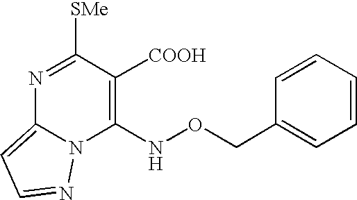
N1=C([SMe])C([COOH])=C(NOCC2=CC=CC=C2)N2C1=CC=N2
